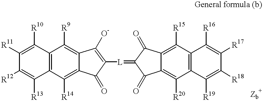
C1([R11])=C([R10])C2=C(C([R13])=C1[R12])C([R14])=C1C(=C2[R9])C([O-])=C([L]=C2C(=O)C3=C([R20])C4=C(C([R16])=C([R17])C([R18])=C4[R19])C([R15])=C3C2=O)C1=O
